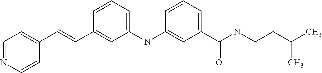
C1=NC=CC(C=CC2=CC(NC3=CC(C(NCCC(C)C)=O)=CC=C3)=CC=C2)=C1
